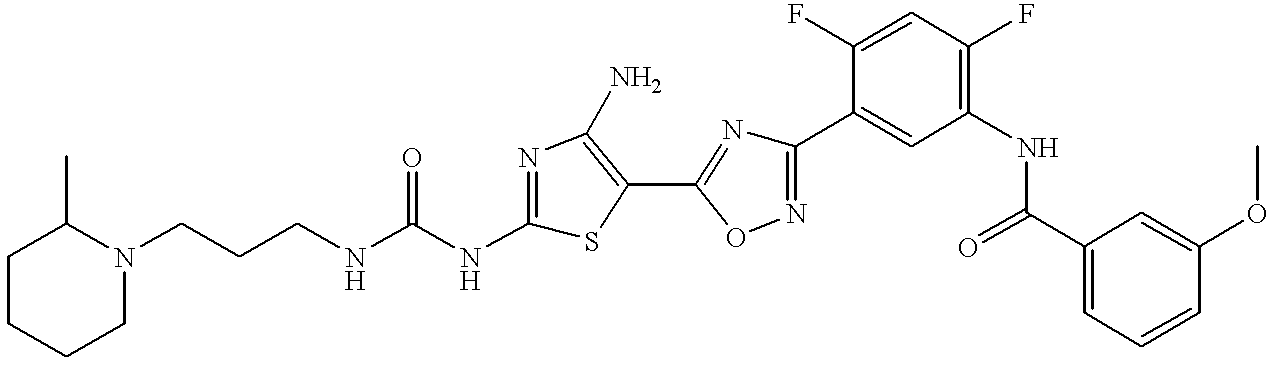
C(CNC(NC1=NC(N)=C(C2=NC(C3=CC(NC(C4=CC=CC(OC)=C4)=O)=C(F)C=C3F)=NO2)S1)=O)CN1C(C)CCCC1
